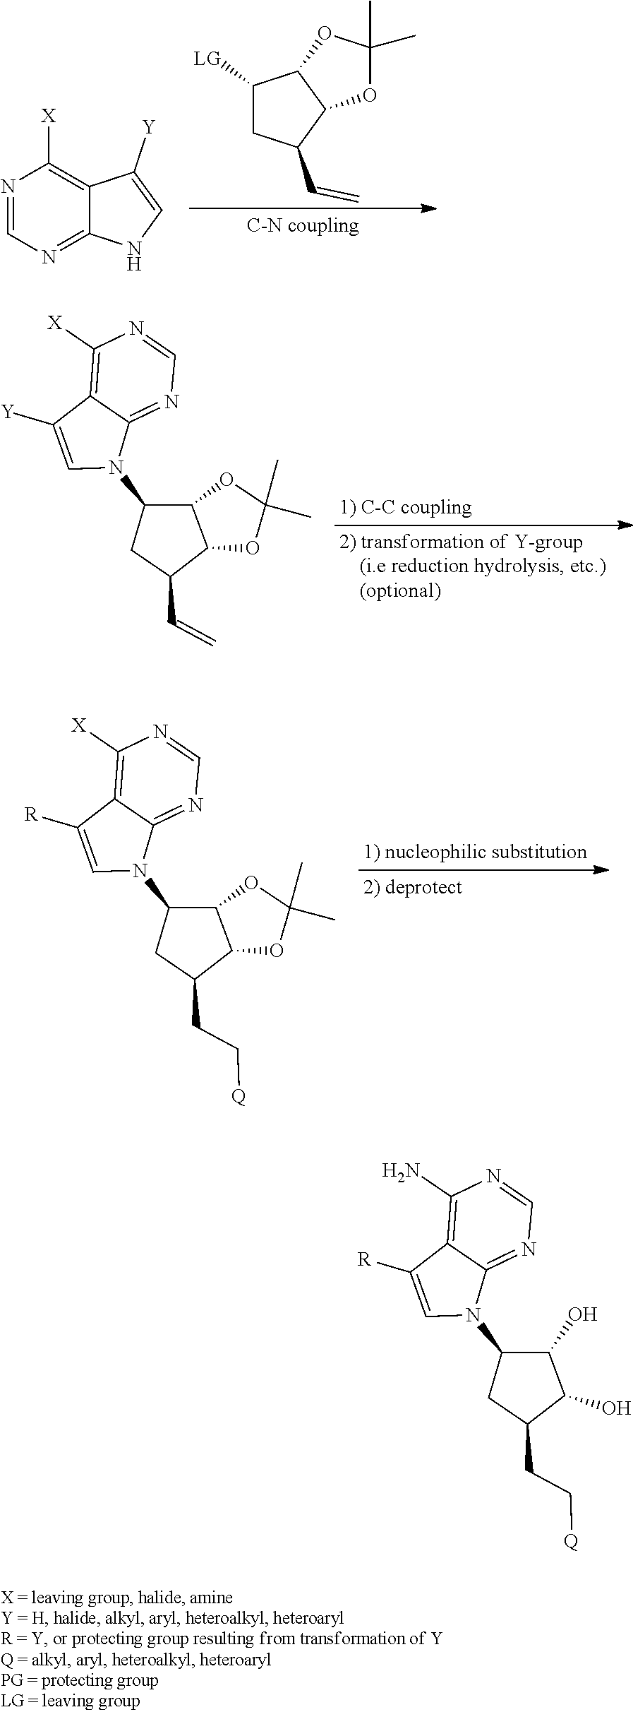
N1=CN=C2C(=C1[X])C([Y])=CN2.C1([LG])CC(C=C)C2C1OC(C)(C)O2.C1([Y])=CN(C2CC(C=C)C3C2OC(C)(C)O3)C2=NC=NC([X])=C12.C1([R])=CN(C2CC(CC[Q])C3C2OC(C)(C)O3)C2=NC=NC([X])=C12.C1([R])=CN(C2CC(CC[Q])C(O)C2O)C2=NC=NC(N)=C12
